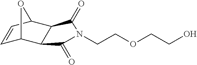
C1=CC2C3C(C1O2)C(=O)N(CCOCCO)C3=O
